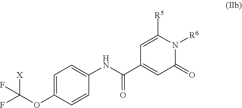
C1=C(OC(F)([X])F)C=CC(NC(=O)C2=CC(=O)N([R6])C([R5])=C2)=C1
